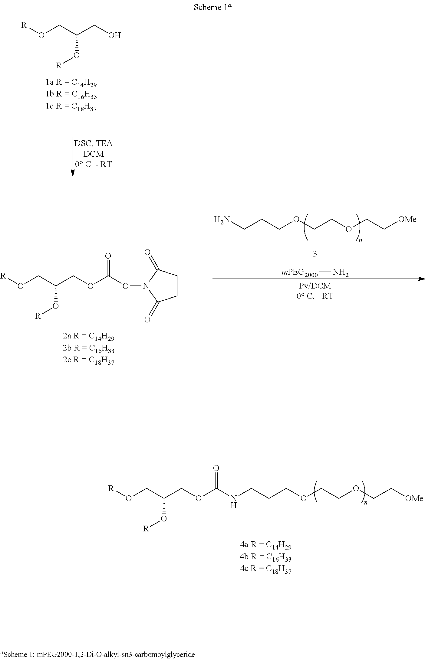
[R]OCC(O[R])COC(=O)NCCCOCCOCC[OMe].[R]OCC(O[R])CO.[R]OCC(O[R])COC(=O)ON1C(=O)CCC1=O.NCCCOCCOCC[OMe].[mPEG2000]N
